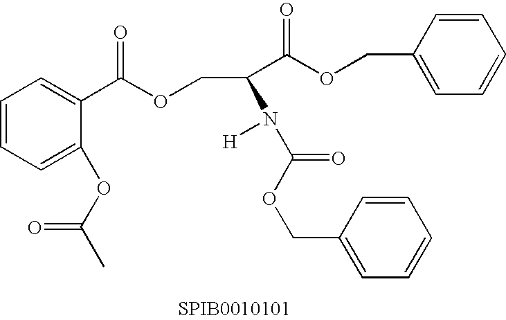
C1=CC=C(OC(C)=O)C(C(OCC(C(OCC2=CC=CC=C2)=O)N([H])C(OCC2=CC=CC=C2)=O)=O)=C1
